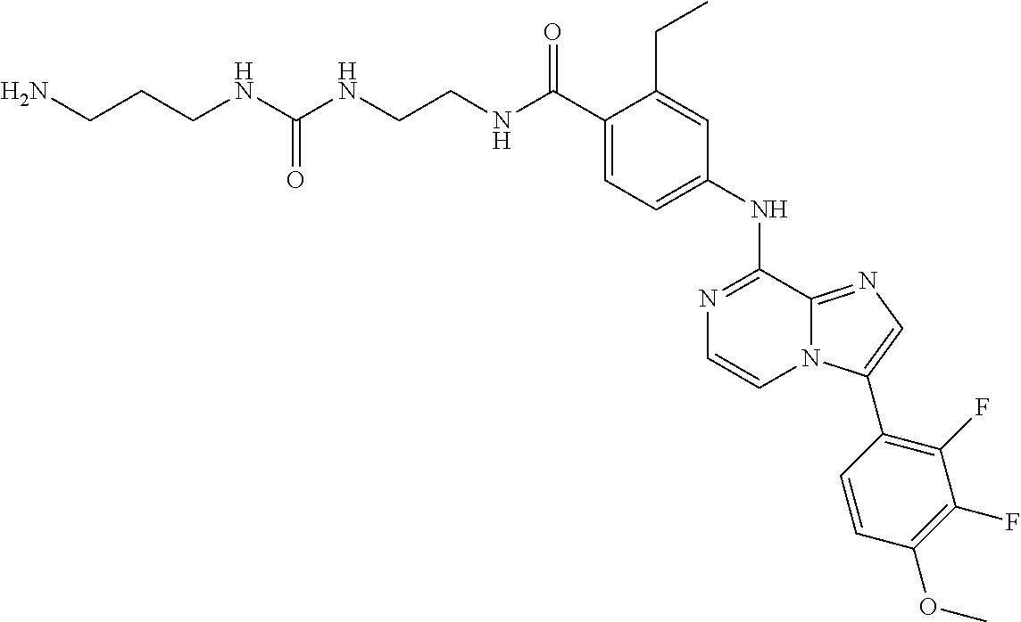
C1(C(NCCNC(NCCCN)=O)=O)=CC=C(NC2=NC=CN3C2=NC=C3C2=C(F)C(F)=C(OC)C=C2)C=C1CC
